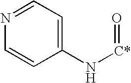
N1=CC=C(N[C*]=O)C=C1
